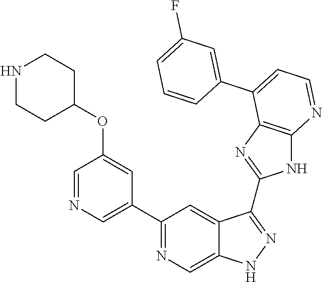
C1(C2=NC=C3C(=C2)C(C2=NC4=C(N2)N=CC=C4C2=CC(F)=CC=C2)=NN3)=CN=CC(OC2CCNCC2)=C1
